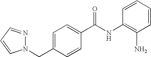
C1=C(CN2N=CC=C2)C=CC(C(=O)NC2=C(N)C=CC=C2)=C1
